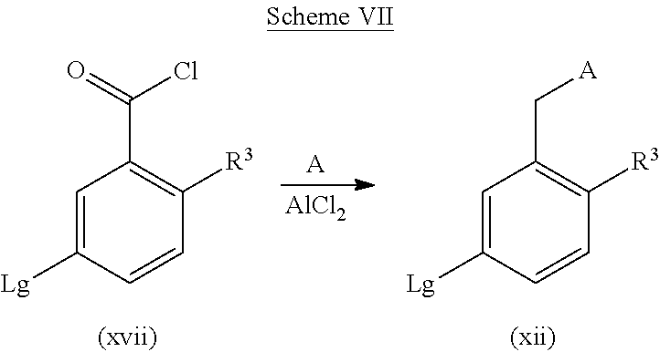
C1=C([Lg])C=CC([R3])=C1C(=O)Cl.[A].[AlCl2].C1=C([Lg])C=CC([R3])=C1C[A]
